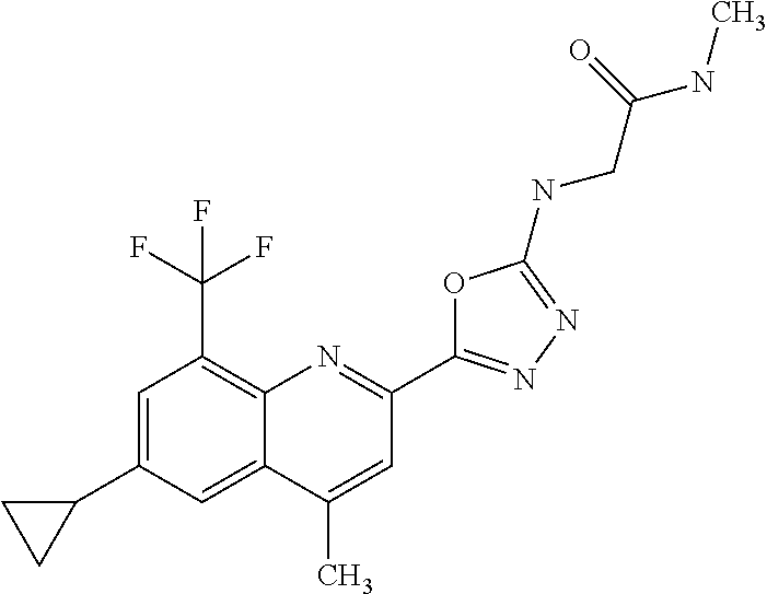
C1(C)=CC(C2=NN=C(NCC(NC)=O)O2)=NC2=C(C(F)(F)F)C=C(C3CC3)C=C12
